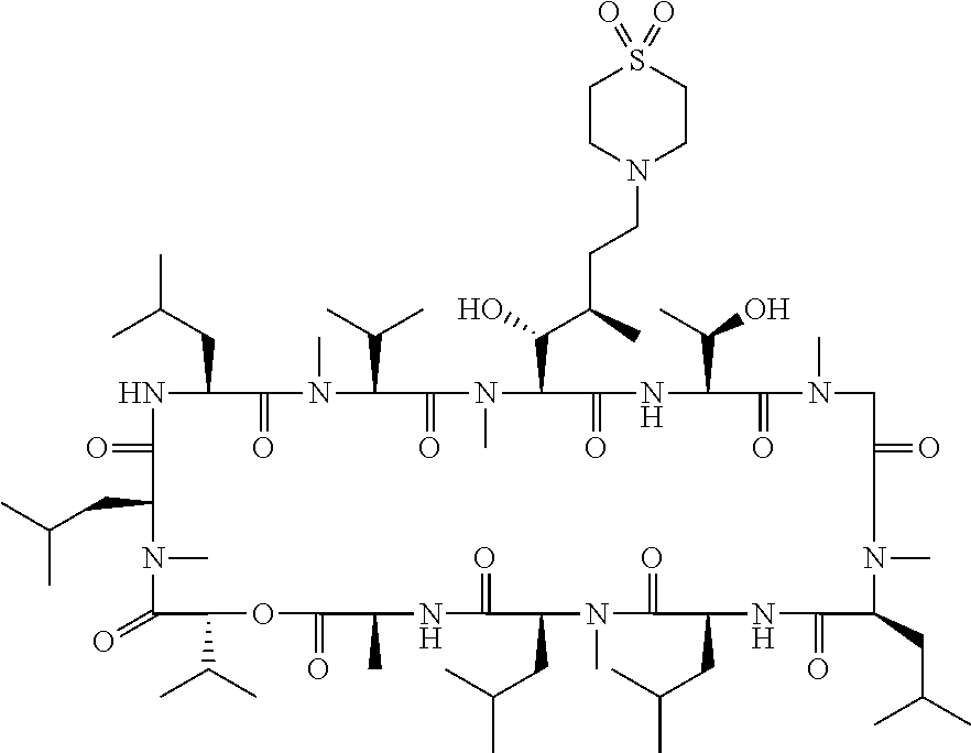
C1(=O)C(C(C)C)OC(=O)C(C)NC(=O)C(CC(C)C)N(C)C(=O)C(CC(C)C)NC(=O)C(CC(C)C)N(C)C(=O)CN(C)C(=O)C(C(C)O)NC(=O)C(C(O)C(C)CCN2CCS(=O)(=O)CC2)N(C)C(=O)C(C(C)C)N(C)C(=O)C(CC(C)C)NC(=O)C(CC(C)C)N1C
